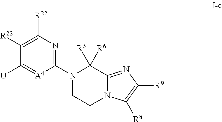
C1([R22])=C([R22])N=C(N2CCN3C(=NC([R9])=C3[R8])C2([R5])[R6])[A4]=C1[U]
